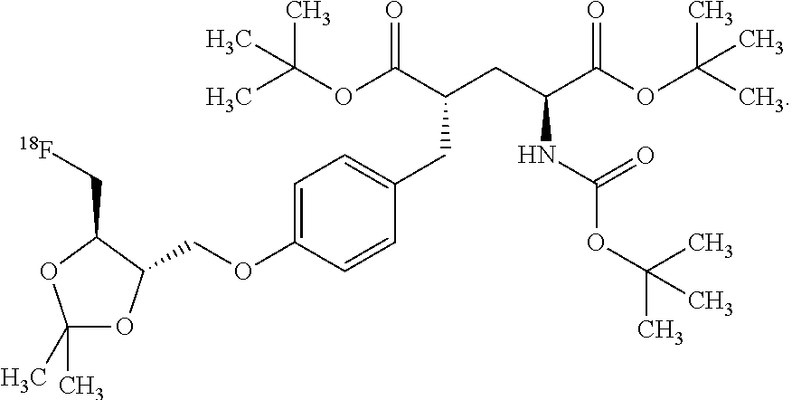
C1=C(OCC2OC(C)(C)OC2C[18F])C=CC(CC(C(OC(C)(C)C)=O)CC(C(OC(C)(C)C)=O)NC(OC(C)(C)C)=O)=C1
